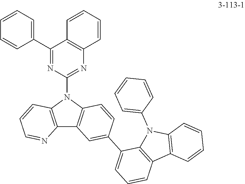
C1(C2=CC=CC=C2)=NC(N2C3=C(C4=C2C=CC(C2=CC=CC5=C2N(C2=CC=CC=C2)C2=C5C=CC=C2)=C4)N=CC=C3)=NC2=C1C=CC=C2
